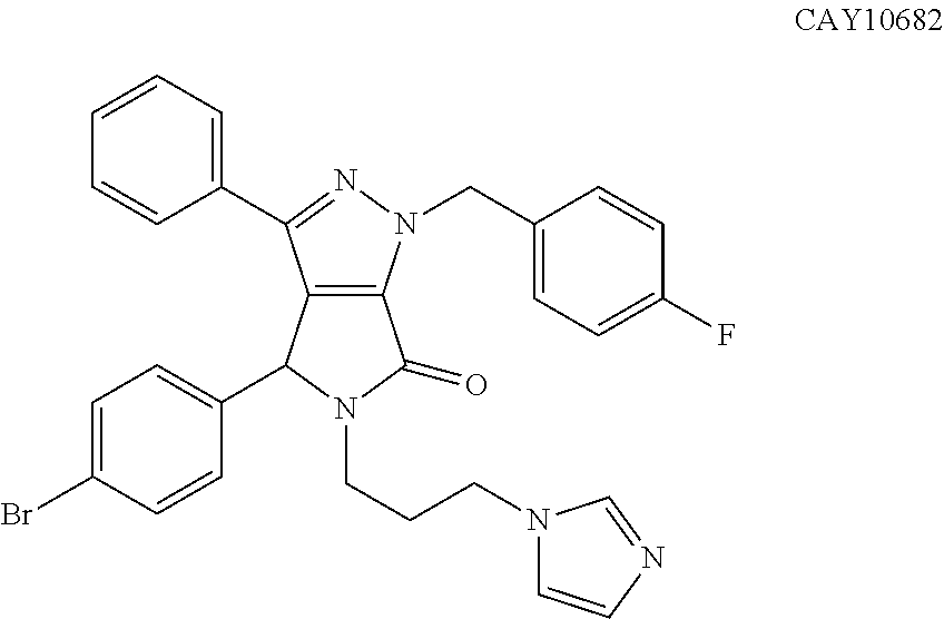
C1(C2=NN(CC3=CC=C(F)C=C3)C3=C2C(C2=CC=C(Br)C=C2)N(CCCN2C=CN=C2)C3=O)=CC=CC=C1
